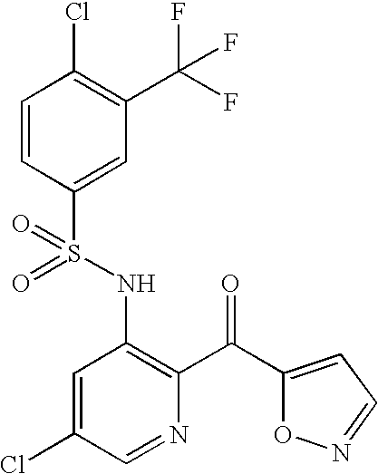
C1=CC(S(NC2=C(C(C3=CC=NO3)=O)N=CC(Cl)=C2)(=O)=O)=CC(C(F)(F)F)=C1Cl
